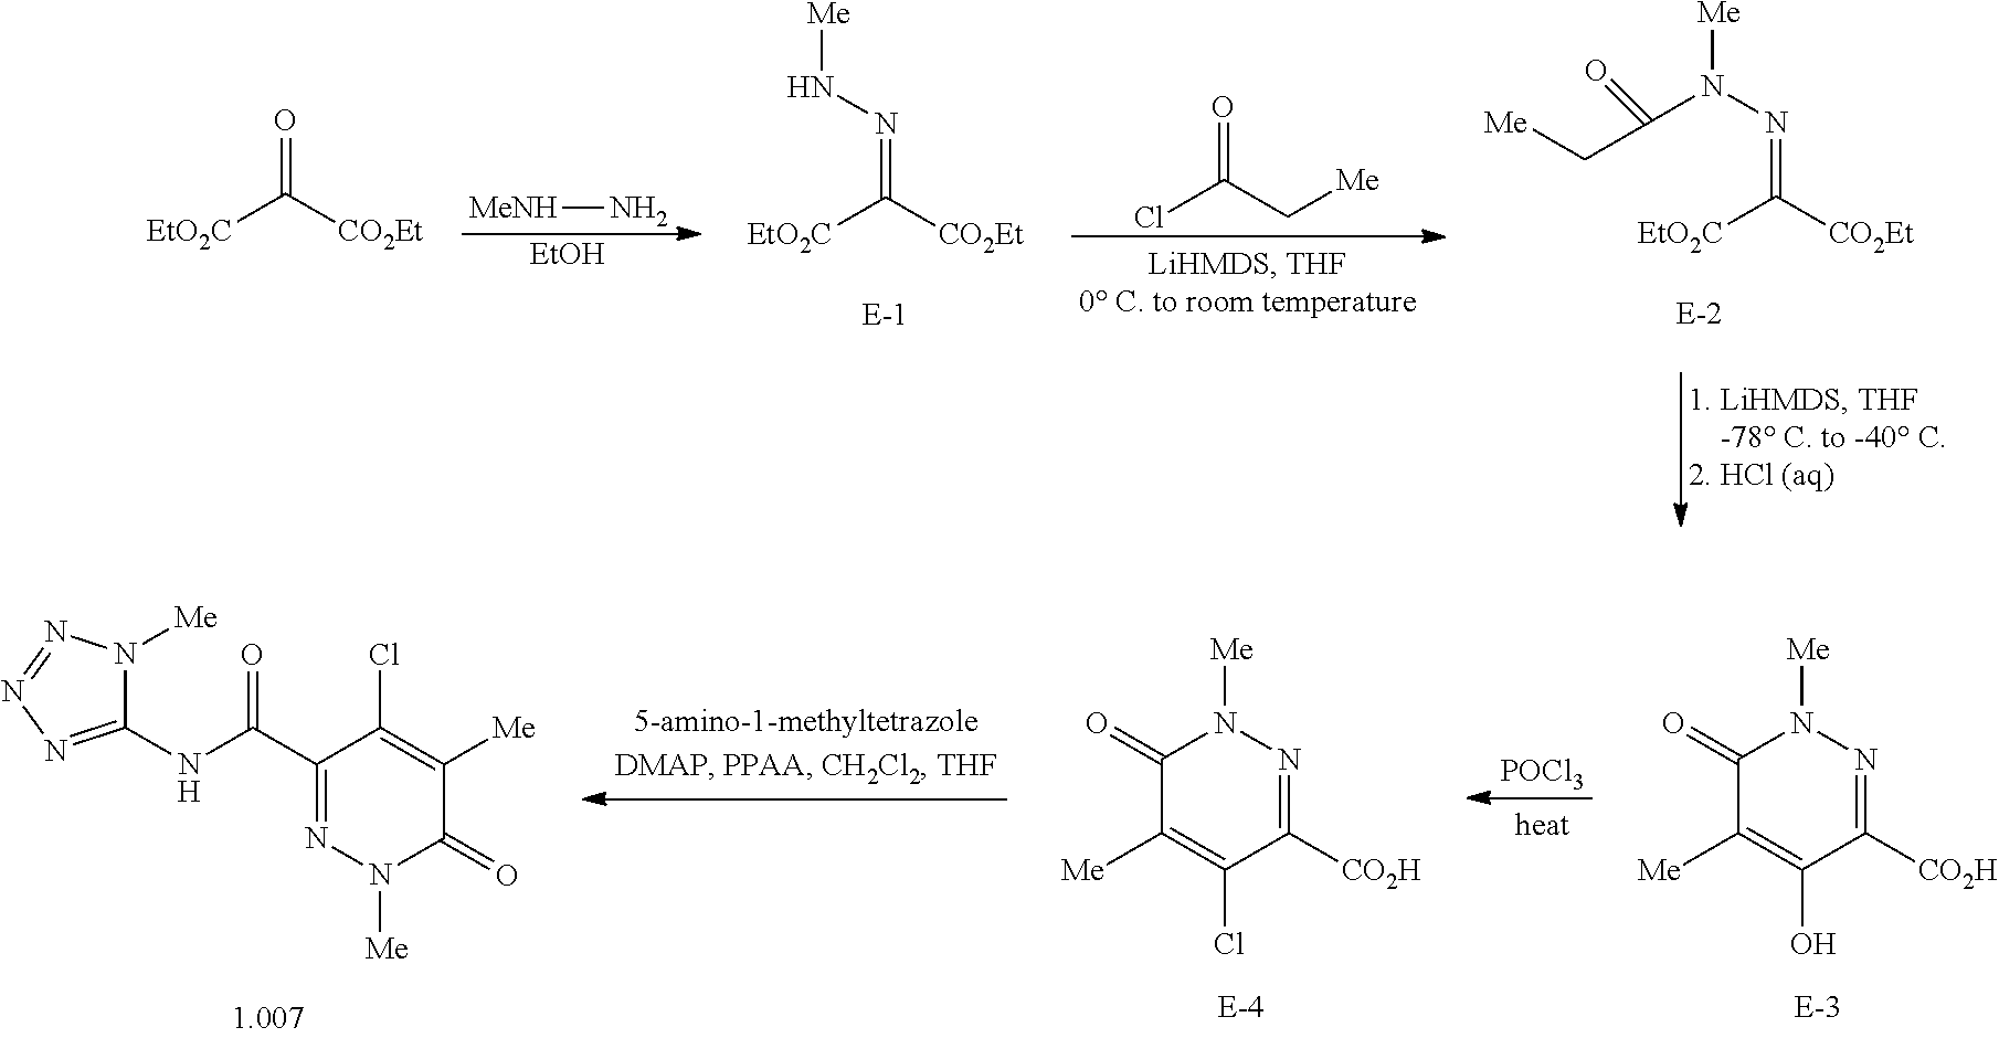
C(Cl)(C[Me])=O.[MeNH]N.[EtOH].[EtO2C]C([CO2Et])=O.[EtO2C]C([CO2Et])=NN[Me].[EtO2C]C([CO2Et])=NN([Me])C(=O)C[Me].C1(=O)C([Me])=C(O)C([CO2H])=NN1[Me].[POCl3].C1(=O)C([Me])=C(Cl)C([CO2H])=NN1[Me].C(C1=NN([Me])C(=O)C([Me])=C1Cl)(=O)NC1=NN=NN1[Me]
